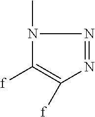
N1(C)C([f])=C([f])N=N1
